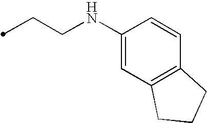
C1(NCCC)=CC2=C(C=C1)CCC2
